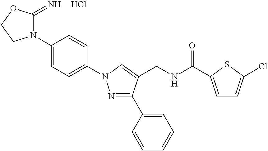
N1(C2=CC=C(N3N=C(C4=CC=CC=C4)C(CNC(=O)C4=CC=C(Cl)S4)=C3)C=C2)C(=N)OCC1.Cl
